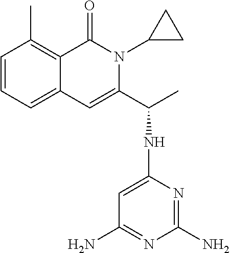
C1=CC=C2C(=C1C)C(=O)N(C1CC1)C(C(NC1=CC(N)=NC(N)=N1)C)=C2
